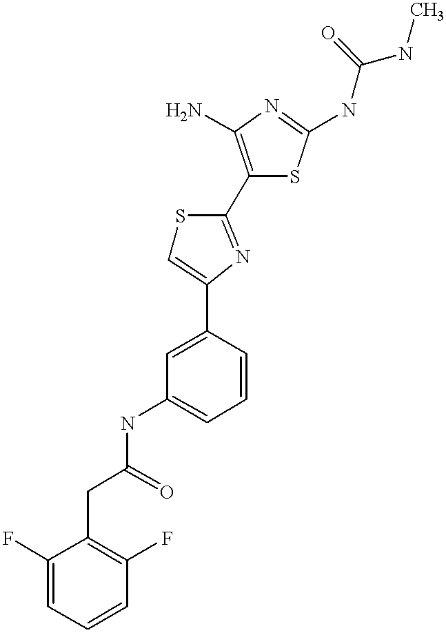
C(C(=O)NC1=CC=CC(C2=CSC(C3=C(N)N=C(NC(NC)=O)S3)=N2)=C1)C1=C(F)C=CC=C1F
